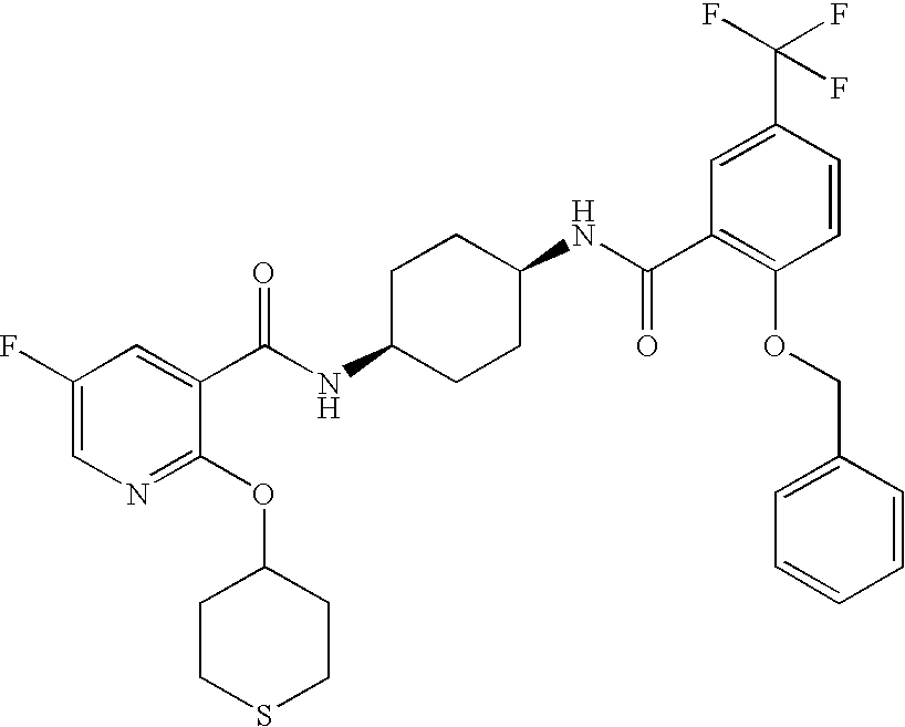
C1CC(NC(=O)C2=CC(F)=CN=C2OC2CCSCC2)CCC1NC(C1=C(OCC2=CC=CC=C2)C=CC(C(F)(F)F)=C1)=O
